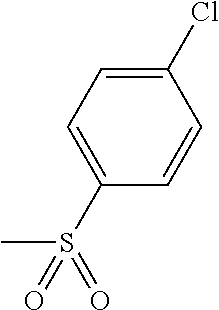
C1(Cl)=CC=C(S(=O)(C)=O)C=C1
